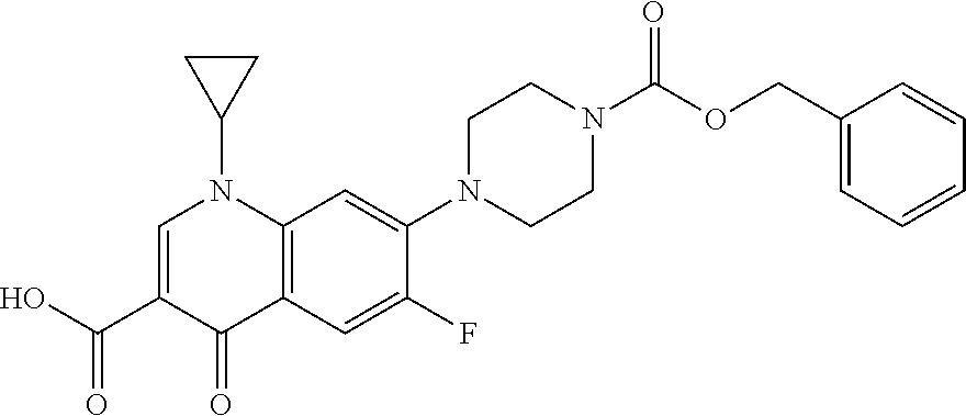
OC(C1=CN(C2CC2)C2=C(C1=O)C=C(F)C(N1CCN(C(OCC3=CC=CC=C3)=O)CC1)=C2)=O
